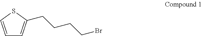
C1=CSC(CCCCBr)=C1
